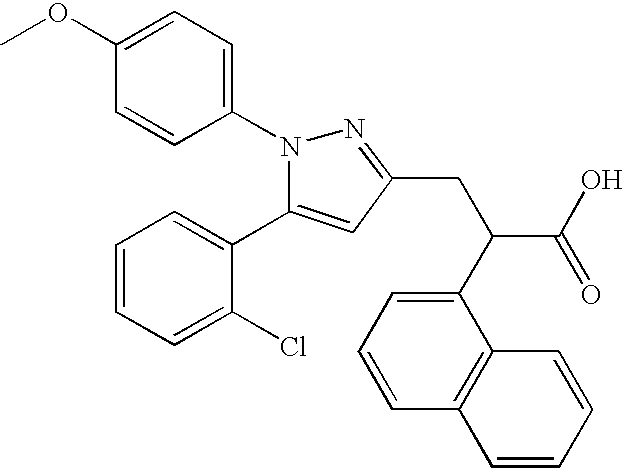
C1(C2=CC=CC=C2Cl)=CC(CC(C2=CC=CC3=C2C=CC=C3)C(O)=O)=NN1C1=CC=C(OC)C=C1
